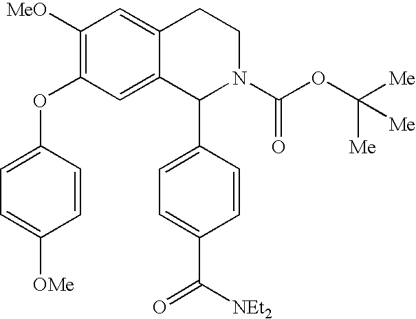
C1([MeO])=C(OC2=CC=C([OMe])C=C2)C=C2C(=C1)CCN(C(OC([Me])([Me])[Me])=O)C2C1=CC=C(C(=O)[NEt2])C=C1
